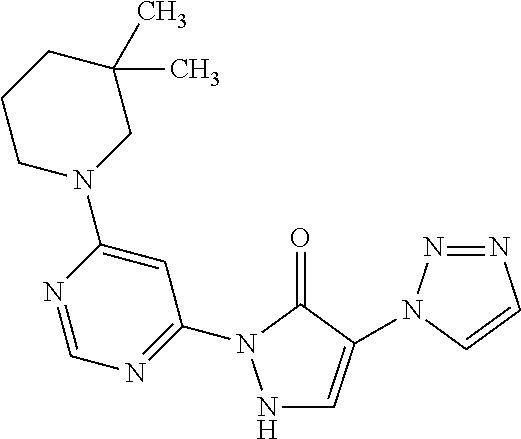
N1C=C(N2N=NC=C2)C(=O)N1C1=NC=NC(N2CC(C)(C)CCC2)=C1
